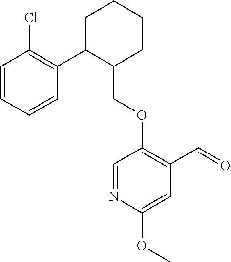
C1C(C2=C(Cl)C=CC=C2)C(COC2=C(C=O)C=C(OC)N=C2)CCC1
